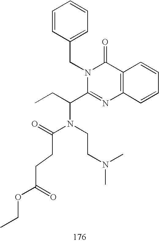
C1=CC(CN2C(C(CC)N(CCN(C)C)C(=O)CCC(OCC)=O)=NC3=C(C2=O)C=CC=C3)=CC=C1
